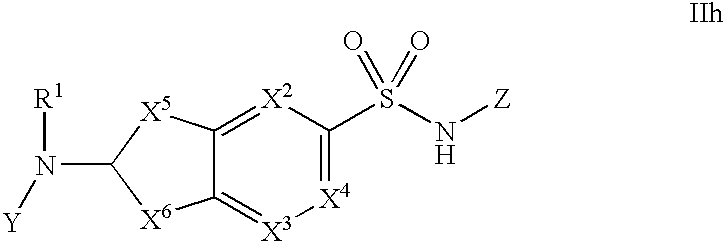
S(N[Z])(=O)(=O)C1=[X4][X3]=C2C(=[X2]1)[X5]C(N([R1])[Y])[X6]2
